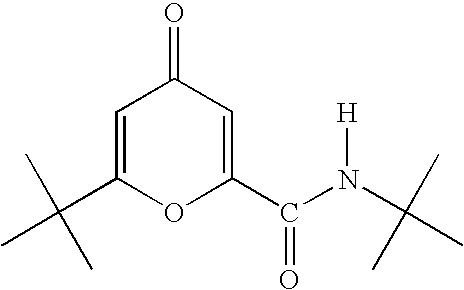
C1=C(C(C)(C)C)OC(C(N(C(C)(C)C)[H])=O)=CC1=O
